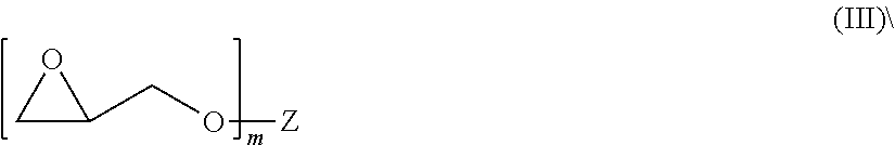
C1C(CO[Z])O1
